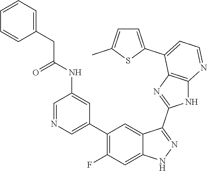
C1=NC=C(C2=C(F)C=C3C(=C2)C(C2=NC4=C(N2)N=CC=C4C2=CC=C(C)S2)=NN3)C=C1NC(CC1=CC=CC=C1)=O
